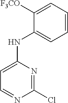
N1=C(Cl)N=CC=C1NC1=CC=CC=C1[F3CO]
